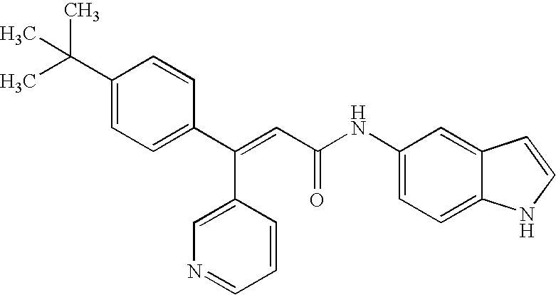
C(=CC(=O)NC1=CC=C2C(=C1)C=CN2)(C1=CC=C(C(C)(C)C)C=C1)C1=CN=CC=C1
